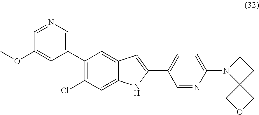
C1(C2=CN=CC(OC)=C2)=C(Cl)C=C2C(=C1)C=C(C1=CC=C(N3C4(CC3)COC4)N=C1)N2
